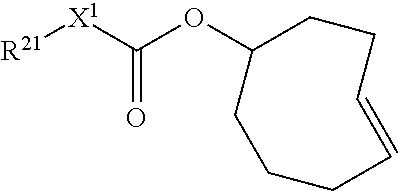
[R21][X1]C(OC1CCCC=CCC1)=O
